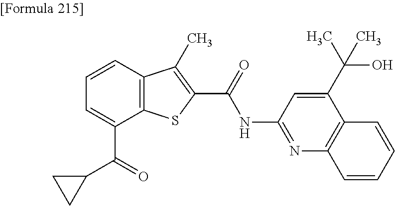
C1=C(C(=O)C2CC2)C2=C(C=C1)C(C)=C(C(=O)NC1=NC3=C(C(C(C)(O)C)=C1)C=CC=C3)S2
